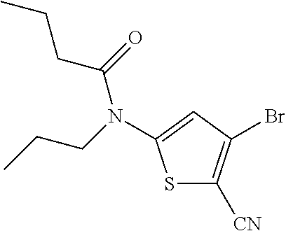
S1C([CN])=C(Br)C=C1N(C(CCC)=O)CCC
